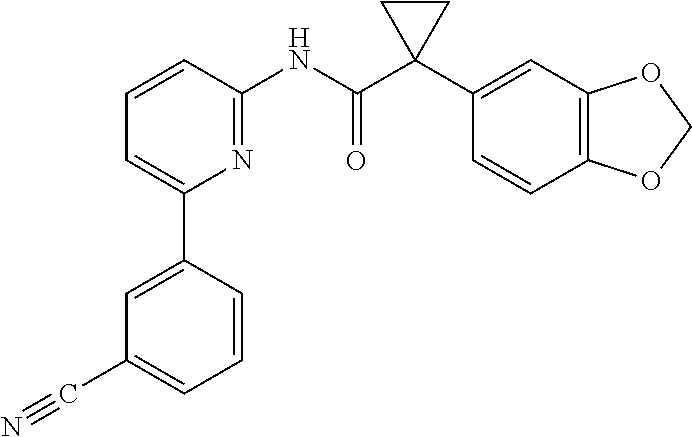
C1=CC(NC(C2(C3=CC4=C(C=C3)OCO4)CC2)=O)=NC(C2=CC(C#N)=CC=C2)=C1
